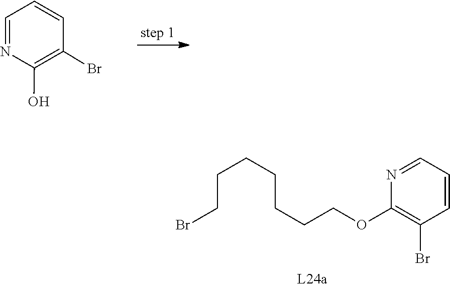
C1(Br)=C(O)N=CC=C1.C(CCCCOC1=C(Br)C=CC=N1)CCBr
